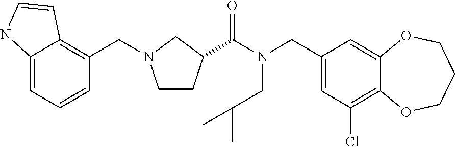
C1(CN(C(=O)C2CCN(CC3=C4C(=CC=C3)NC=C4)C2)CC(C)C)=CC(Cl)=C2C(=C1)OCCCO2
